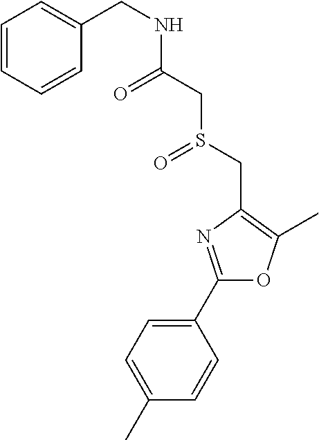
C1(C)=CC=C(C2=NC(CS(=O)CC(=O)NCC3=CC=CC=C3)=C(C)O2)C=C1
